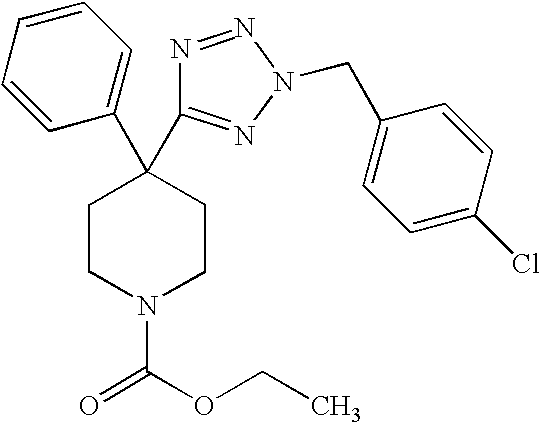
C1(C2(C3=NN(CC4=CC=C(Cl)C=C4)N=N3)CCN(C(OCC)=O)CC2)=CC=CC=C1
